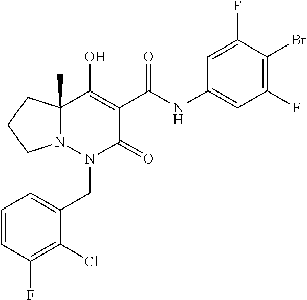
C1=CC(F)=C(Cl)C(CN2C(=O)C(C(=O)NC3=CC(F)=C(Br)C(F)=C3)=C(O)C3(C)N2CCC3)=C1
